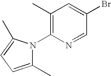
C1(C)=CC=C(C)N1C1=C(C)C=C(Br)C=N1
